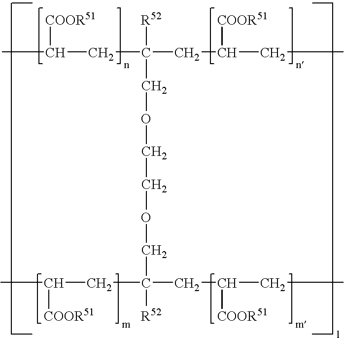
CC(CC([R52])(CC(CC)[COOR51])COCCOCC([R52])(CC([COOR51])C)CC(CC)[COOR51])[COOR51]
